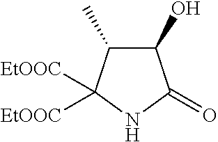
C1(O)C(C)C([EtOOC])([EtOOC])NC1=O
